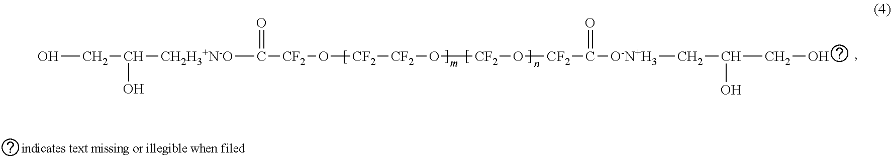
OCC([CH2H3+N-O]C([CF2]O[CF2][CF2]O[CF2]O[CF2]C(=O)[O-N+H3]CC(CO)O)=O)O
